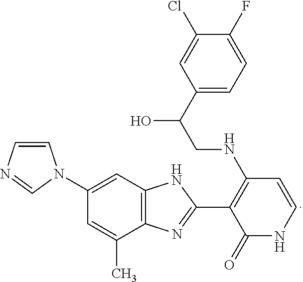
C1(C(CNC2=C(C3=NC4=C(N3)C=C(N3C=CN=C3)C=C4C)C(=O)NC=C2)O)=CC=C(F)C(Cl)=C1
